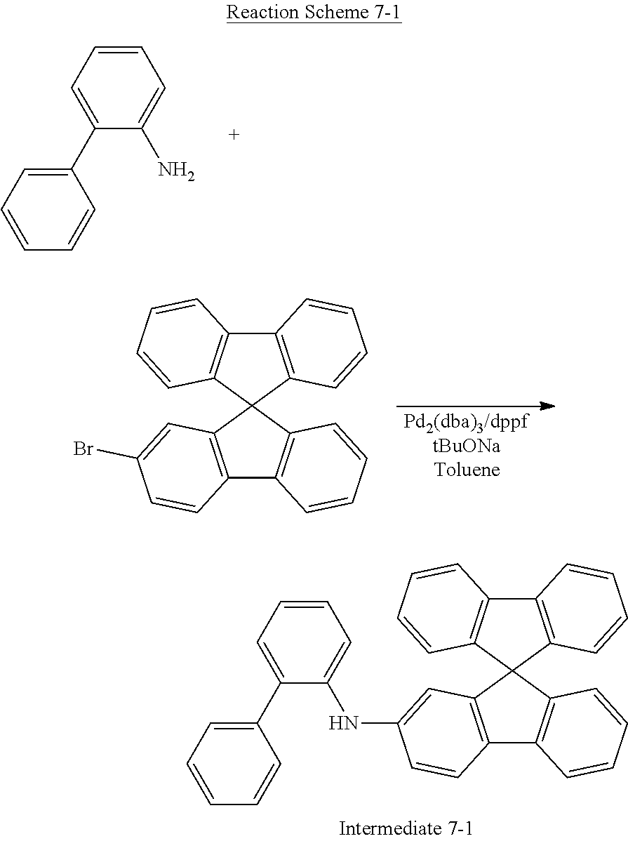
C1=CC=C(C2=CC=CC=C2N)C=C1.C12=C(C3(C4=C1C=CC=C4)C1=C(C4=C3C=CC=C4)C=CC=C1)C=C(Br)C=C2.C12=C(C3(C4=C1C=CC=C4)C1=C(C4=C3C=CC=C4)C=CC=C1)C=C(NC1=CC=CC=C1C1=CC=CC=C1)C=C2
